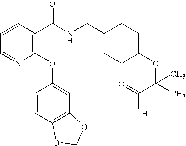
C1=CC(C(NCC2CCC(OC(C(O)=O)(C)C)CC2)=O)=C(OC2=CC3=C(C=C2)OCO3)N=C1
